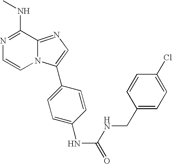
N1=C(NC)C2=NC=C(C3=CC=C(NC(NCC4=CC=C(Cl)C=C4)=O)C=C3)N2C=C1
